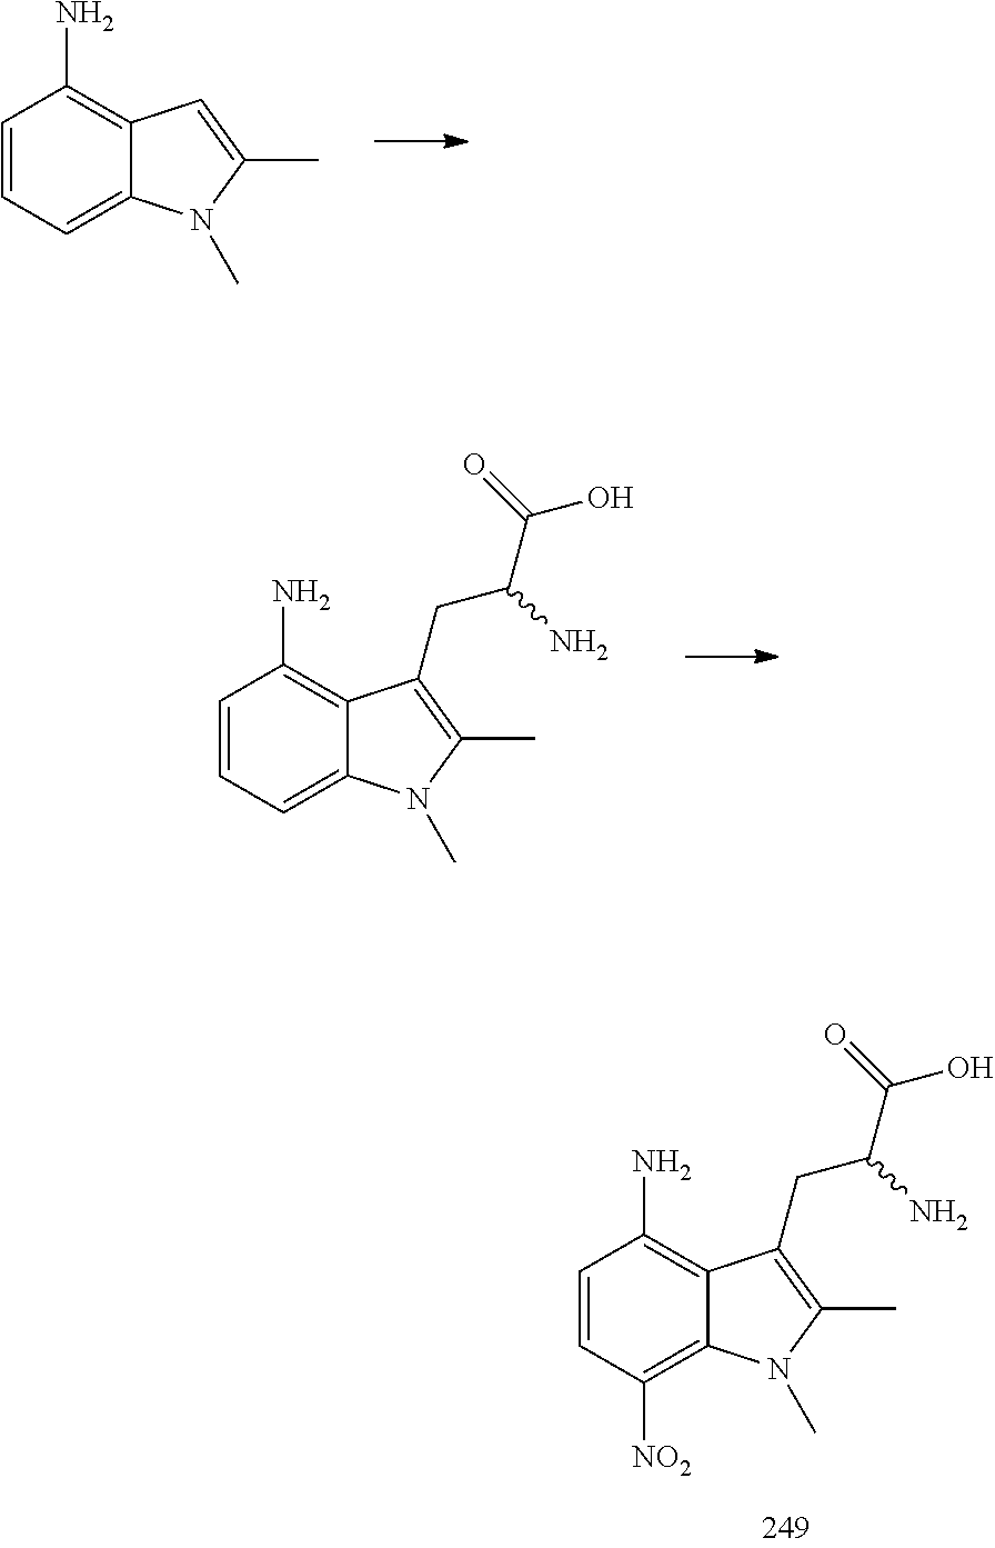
C12=C(N)C=CC=C1N(C)C(C)=C2CC(C(O)=O)N.C12=C(N)C=CC=C1N(C)C(C)=C2.C12=C(N)C=CC([NO2])=C1N(C)C(C)=C2CC(C(O)=O)N
